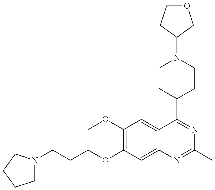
C1N(CCCOC2=C(OC)C=C3C(=C2)N=C(C)N=C3C2CCN(C3CCOC3)CC2)CCC1
